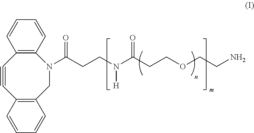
C1#CC2=C(CN(C(CCN(C(CCOCCN)=O)[H])=O)C3=C1C=CC=C3)C=CC=C2
